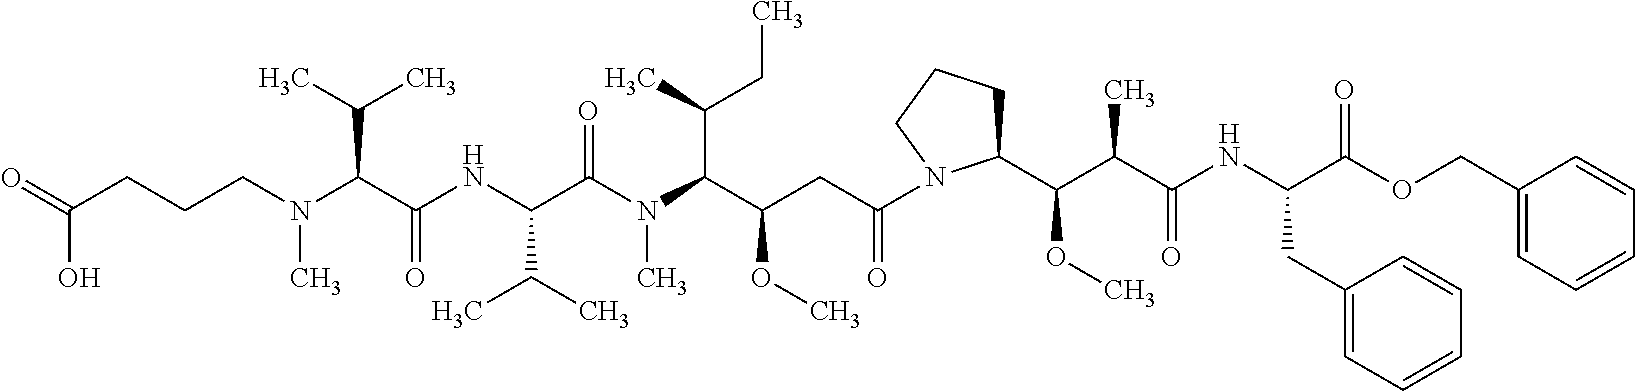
C(N(C)CCCC(=O)O)(C(NC(C(N(C)C(C(C)CC)C(CC(=O)N1C(C(C(C(NC(C(=O)OCC2=CC=CC=C2)CC2=CC=CC=C2)=O)C)OC)CCC1)OC)=O)C(C)C)=O)C(C)C
